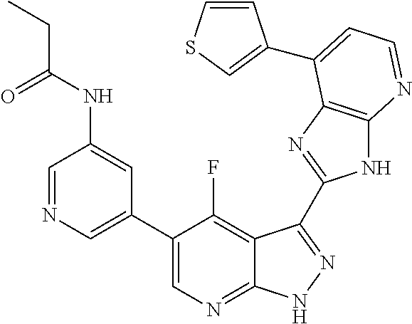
C1=NC=C(C2=CN=C3C(=C2F)C(C2=NC4=C(N2)N=CC=C4C2=CSC=C2)=NN3)C=C1NC(CC)=O
